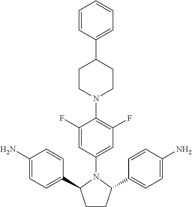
C1(F)=CC(N2C(C3=CC=C(N)C=C3)CCC2C2=CC=C(N)C=C2)=CC(F)=C1N1CCC(C2=CC=CC=C2)CC1
